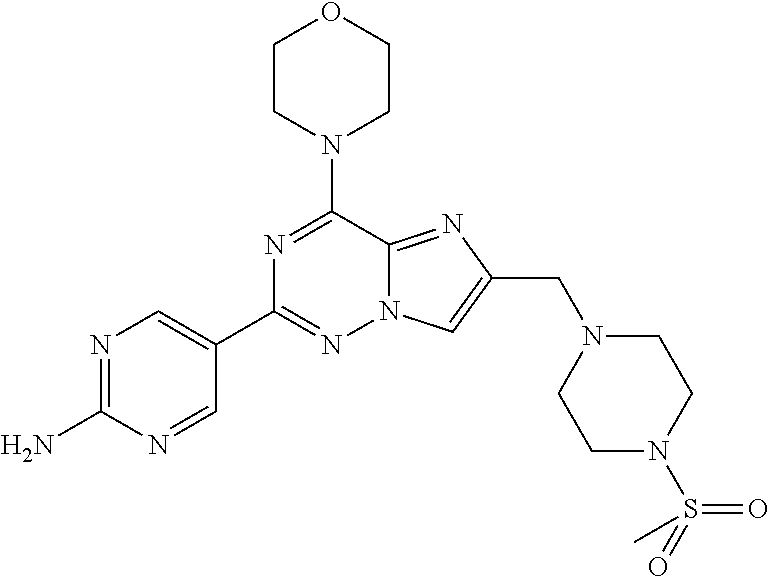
N1=C(N)N=CC(C2=NN3C(=NC(CN4CCN(S(=O)(=O)C)CC4)=C3)C(N3CCOCC3)=N2)=C1
